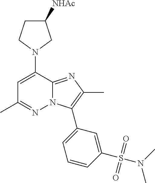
C1C([NHAc])CN(C2=CC(C)=NN3C2=NC(C)=C3C2=CC=CC(S(N(C)C)(=O)=O)=C2)C1
